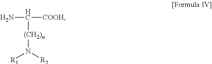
NC([COOH])[(CH2)n]N([R1])[R2]
